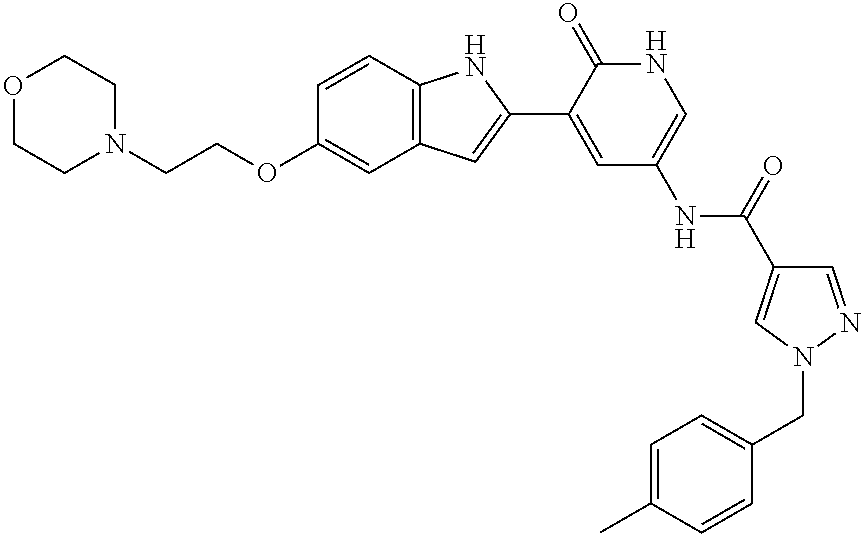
N1(CCOC2=CC3=C(C=C2)NC(C2=CC(NC(=O)C4=CN(CC5=CC=C(C)C=C5)N=C4)=CNC2=O)=C3)CCOCC1
